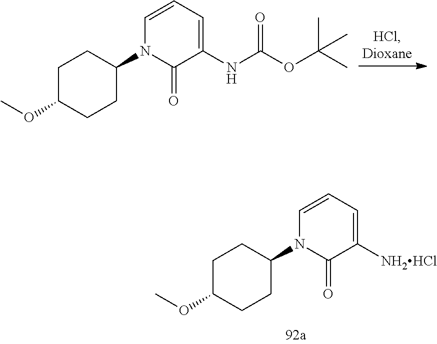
C1=CC=C([NH2HCl])C(=O)N1C1CCC(OC)CC1.C1=CC=C(NC(OC(C)(C)C)=O)C(=O)N1C1CCC(OC)CC1
